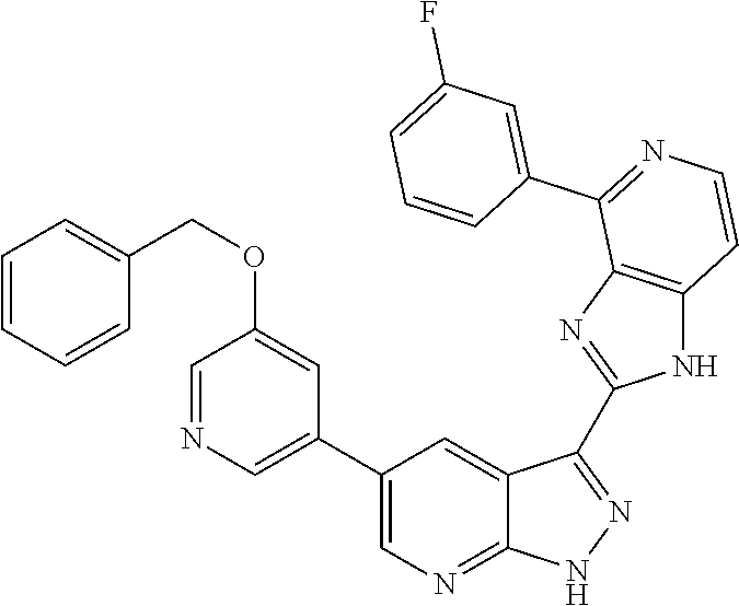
C1=NC=C(C2=CN=C3C(=C2)C(C2=NC4=C(N2)C=CN=C4C2=CC(F)=CC=C2)=N[N H]3)C=C1OCC1=CC=CC=C1
